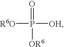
[OR6]P([OH])(=O)[OR6]
